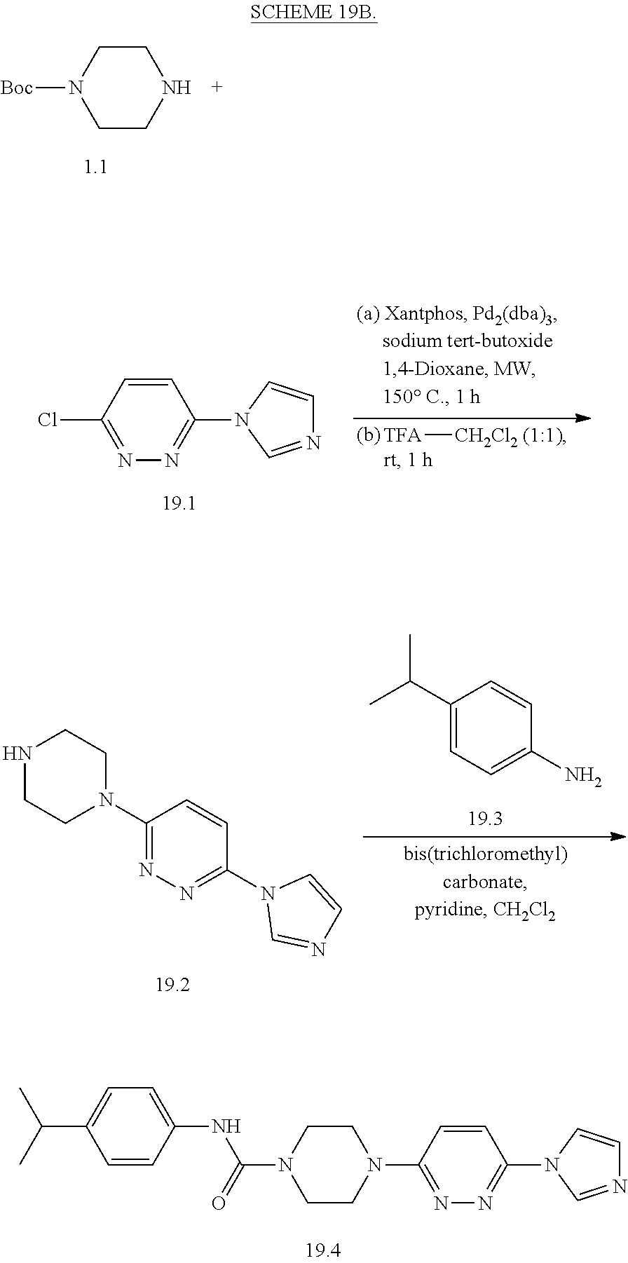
C1CN([Boc])CCN1.[TFA][CH2Cl2 (1:1)].C1=CC(Cl)=NN=C1N1C=NC=C1.C1(C(C)C)=CC=C(N)C=C1.C1(N2CCNCC2)=NN=C(N2C=NC=C2)C=C1.C1=CC(N2CCN(C(=O)NC3=CC=C(C(C)C)C=C3)CC2)=NN=C1N1C=NC=C1
